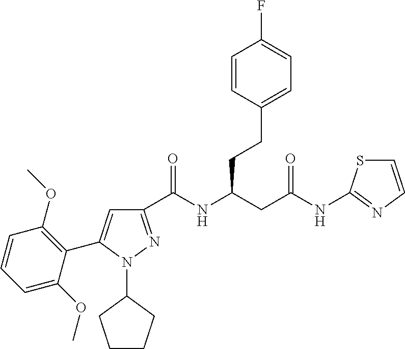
C1(C(NC(CC(NC2=NC=CS2)=O)CCC2=CC=C(F)C=C2)=O)=NN(C2CCCC2)C(C2=C(OC)C=CC=C2OC)=C1
